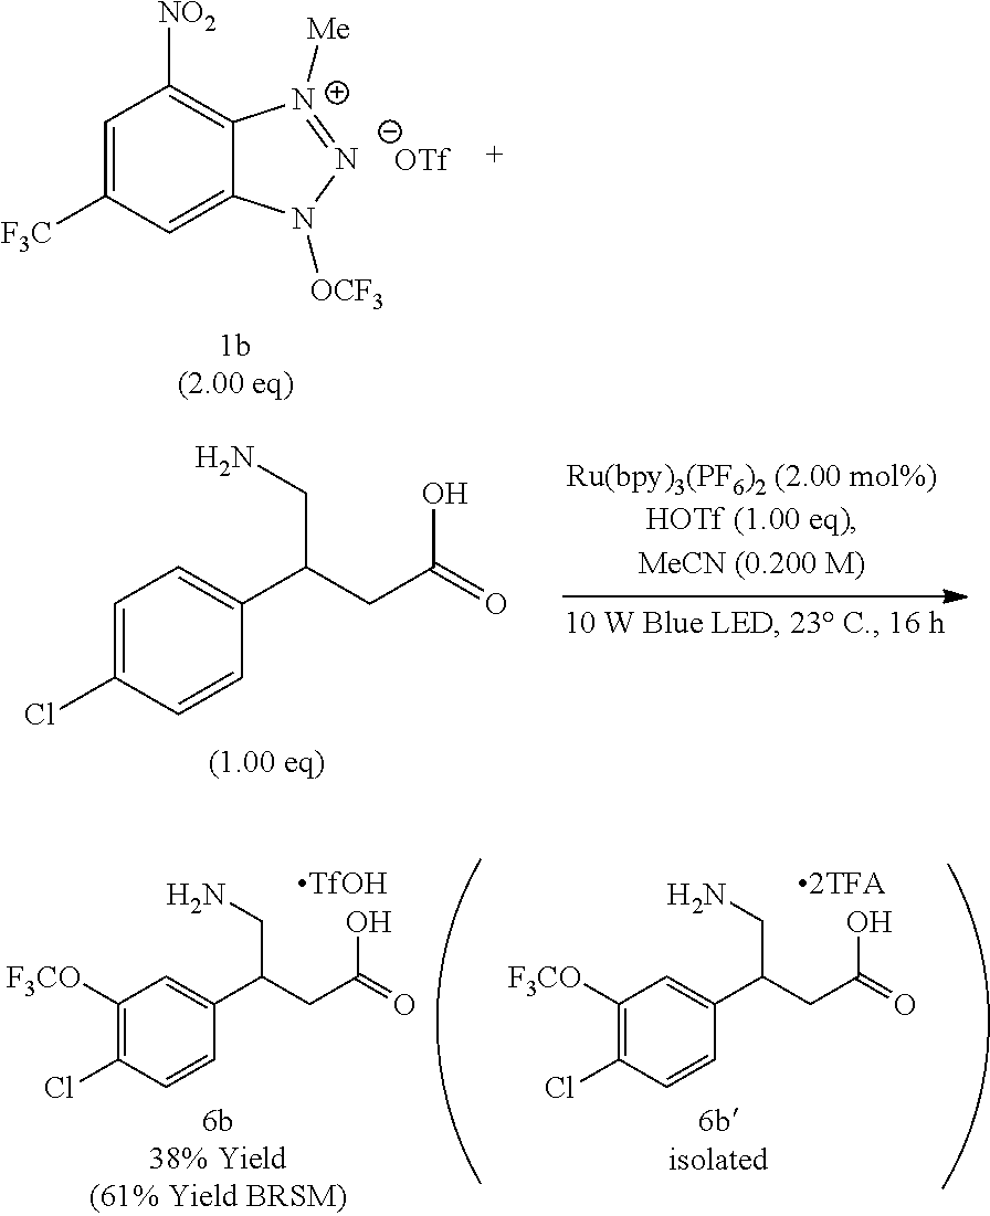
C1=C([F3C])C=C2C(=C1[NO2])[N+]([Me])=[N-]N2[OCF3].[1b(2.00 eq)].C1=C(Cl)C=CC(C(CC(=O)O)CN)=C1.C1([F3CO])=C(Cl)C=CC(C(CC(=O)O)CN)=C1.[TfOH].C1([F3CO])=C(Cl)C=CC(C(CC(=O)O)CN)=C1.[2TFA]
